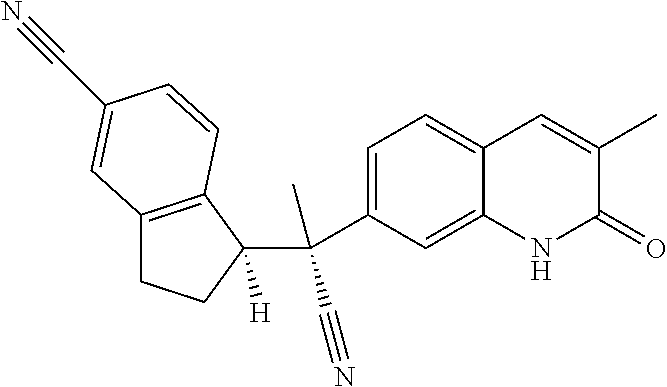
C1(C(C2([H])CCC3=C2C=CC(C#N)=C3)(C)C#N)=CC=C2C(=C1)NC(=O)C(C)=C2
